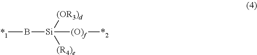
B([Si]([(R4)e])([(OR3)d])[(O)f][*2])[*1]
